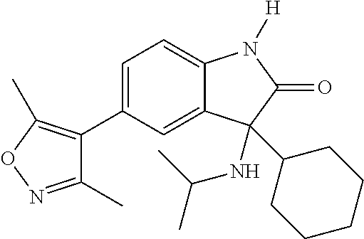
C1=C(C2=C(C)ON=C2C)C=C2C(=C1)N([H])C(=O)C2(C1CCCCC1)NC(C)C
